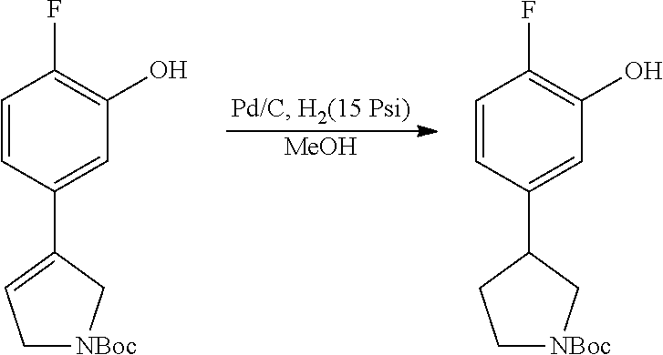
[MeOH].C1=CC(C2=CC[NBoc]C2)=CC(O)=C1F.C1=CC(C2CC[NBoc]C2)=CC(O)=C1F
